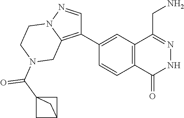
C1(C2=C3N(N=C2)CCN(C(C24CC(C2)C4)=O)C3)=CC2=C(C=C1)C(=O)NN=C2CN
